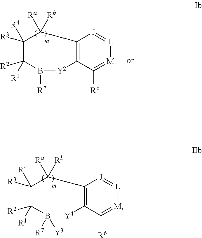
C1([R3])([R4])C([R2])([R1])B([R7])[Y2]C2=C(C1([Rb])[Ra])[J]=[L][M]=C2[R6].C(C(B([R7])[Y3])([R2])[R1])([R3])(C([Rb])([Ra])C1=C([Y4])C([R6])=[M][L]=[J]1)[R4]
